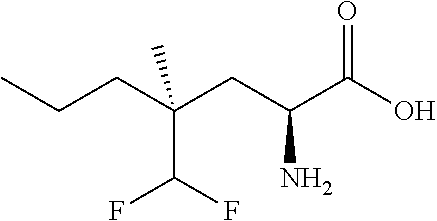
C(CC(C(O)=O)N)(C(F)F)(C)CCC
